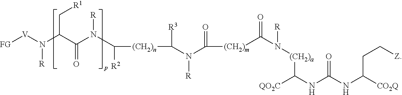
[FG][V]N(C(C(N(C([R2])[(CH2)n]C([R3])N(C([(CH2)m]C(N([(CH2)a]C(NC(NC([CO2Q])CC[Z])=O)[QO2C])[R])=O)=O)[R])[R])=O)C[R1])[R]
